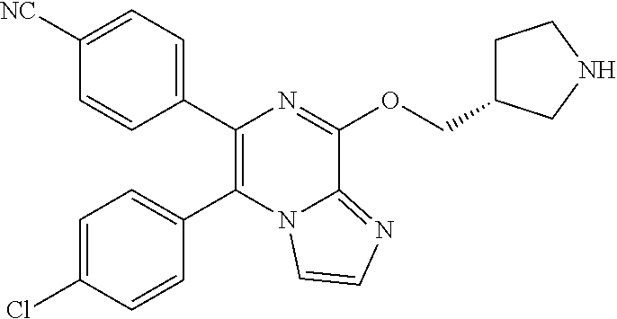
C1=C(Cl)C=CC(C2=C(C3=CC=C([NC])C=C3)N=C(OCC3CCNC3)C3=NC=CN23)=C1
